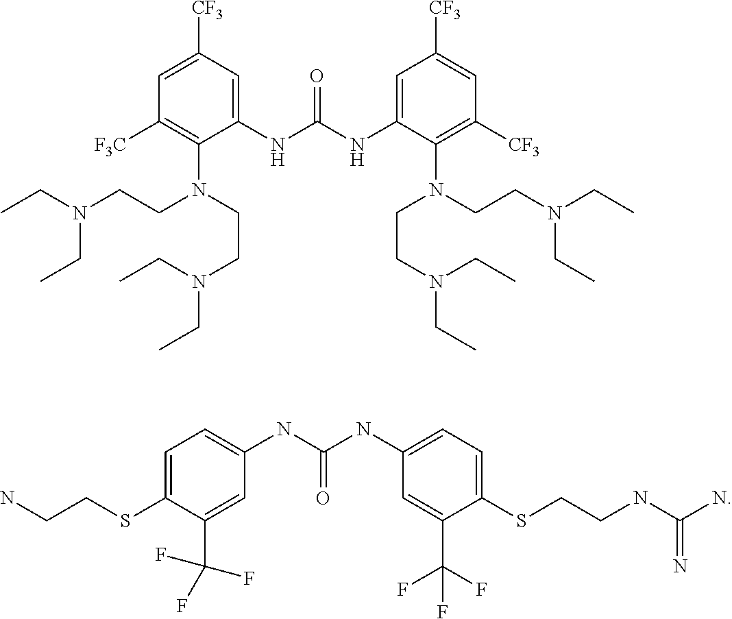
C1=C([CF3])C=C(NC(NC2=CC([CF3])=CC([CF3])=C2N(CCN(CC)CC)CCN(CC)CC)=O)C(N(CCN(CC)CC)CCN(CC)CC)=C1[F3C].C1=C(SCCN)C(C(F)(F)F)=CC(NC(NC2=CC=C(SCCNC(N)=N)C(C(F)(F)F)=C2)=O)=C1
